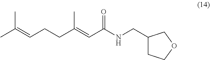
C(=CCCC(=CC(NCC1CCOC1)=O)C)(C)C
